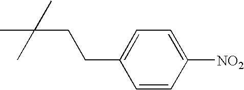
C1(CCC(C)(C)C)=CC=C([NO2])C=C1
